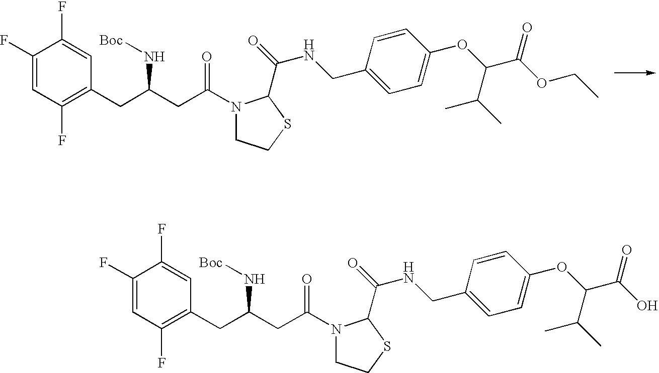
C1(F)=CC(F)=C(CC(CC(=O)N2CCSC2C(NCC2=CC=C(OC(C(OCC)=O)C(C)C)C=C2)=O)N[Boc])C=C1F.C1(F)=CC(F)=C(CC(CC(=O)N2CCSC2C(NCC2=CC=C(OC(C(O)=O)C(C)C)C=C2)=O)N[Boc])C=C1F
